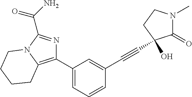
C1(C2=C3N(C(C(N)=O)=N2)CCCC3)=CC=CC(C#CC2(O)C(=O)N(C)CC2)=C1
